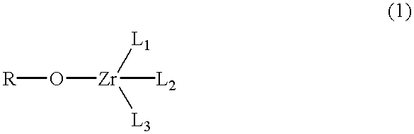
[R]O[Zr]([L2])([L1])[L3]
